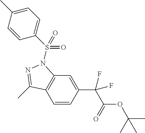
C1=CC(C(C(OC(C)(C)C)=O)(F)F)=CC2=C1C(C)=NN2S(C1=CC=C(C)C=C1)(=O)=O
